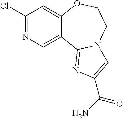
C1(Cl)=NC=C2C(=C1)OCCN1C2=NC(C(=O)N)=C1
